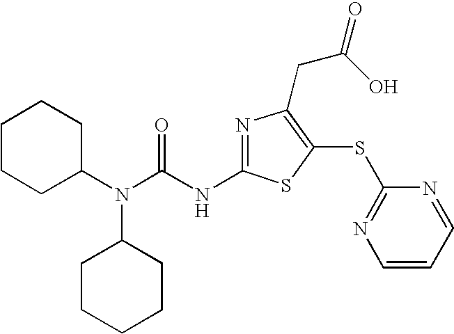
N1=C(NC(N(C2CCCCC2)C2CCCCC2)=O)SC(SC2=NC=CC=N2)=C1CC(O)=O
